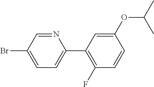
N1=CC(Br)=CC=C1C1=C(F)C=CC(OC(C)C)=C1
